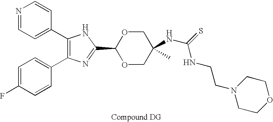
C1(C2=CC=NC=C2)=C(C2=CC=C(F)C=C2)N=C(C2OCC(NC(NCCN3CCOCC3)=S)(C)CO2)N1
